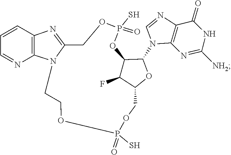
C1=NC2=C(N1C1C3C(F)C(COP(S)(=O)OCCN4C(=NC5=C4N=CC=C5)COP(S)(=O)O3)O1)N=C([NH2])NC2=O
